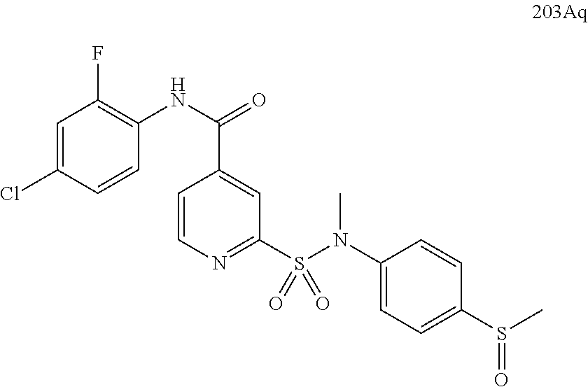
C1=C(Cl)C=CC(NC(=O)C2=CC(S(N(C3=CC=C(S(C)=O)C=C3)C)(=O)=O)=NC=C2)=C1F
